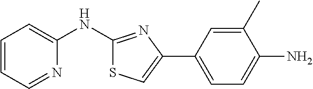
C1=CC=NC(NC2=NC(C3=CC=C(N)C(C)=C3)=CS2)=C1
